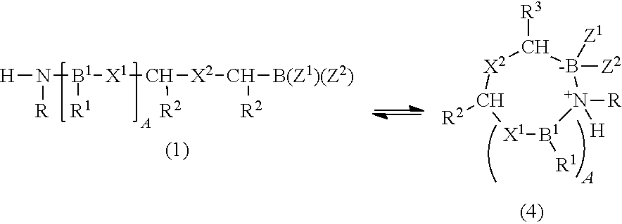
[X1]1[B1]([R1])[N+]([R])([H])[-B]([Z1])([Z2])C([R3])[X2]C1[R2].[H]N([R])[B1]([R1])[X1]C([X2]C([R2])[B(Z1)(Z2)])[R2]
